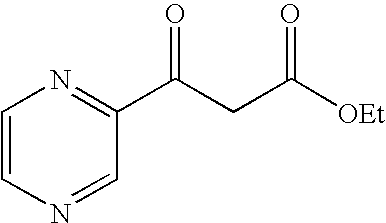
C1=CN=CC(C(CC([OEt])=O)=O)=N1
